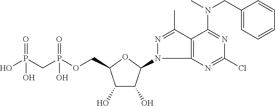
C1(O)C(O)C(N2C3=C(C(C)=N2)C(N(CC2=CC=CC=C2)C)=NC(Cl)=N3)OC1COP(CP(O)(=O)O)(=O)O
